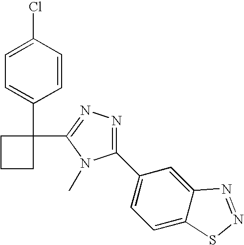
C1(Cl)=CC=C(C2(C3=NN=C(C4=CC=C5C(=C4)N=NS5)N3C)CCC2)C=C1
